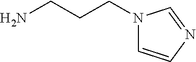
N1(CCCN)C=CN=C1
